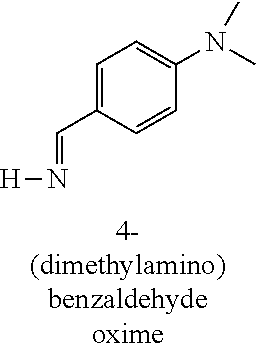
C1=C(C=N[H])C=CC(N(C)C)=C1
